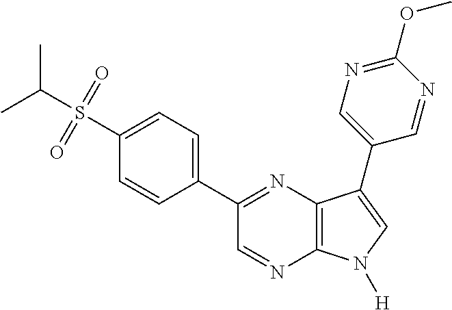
CC(S(=O)(=O)C1=CC=C(C2=NC3=C(N=C2)N([H])C=C3C2=CN=C(OC)N=C2)C=C1)C
